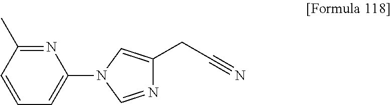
N1=C(C)C=CC=C1N1C=NC(CC#N)=C1
